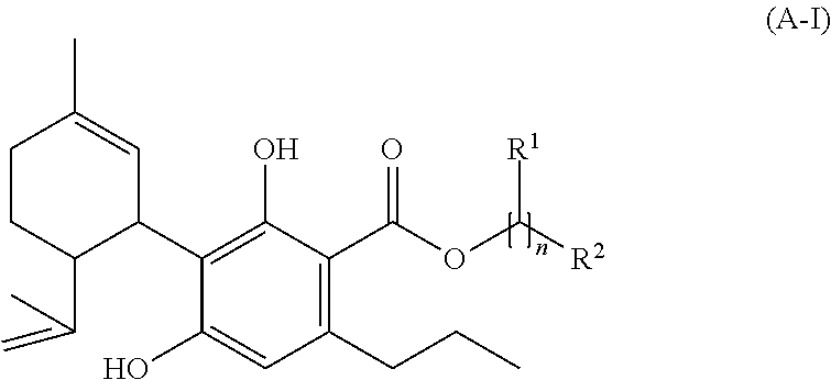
C1(CCC)=C(C(OC([R2])[R1])=O)C(O)=C(C2C=C(C)CCC2C(C)=C)C(O)=C1
